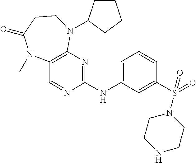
C1(NC2=NC3=C(C=N2)N(C)C(=O)CCN3C2CCCC2)=CC=CC(S(=O)(N2CCNCC2)=O)=C1
